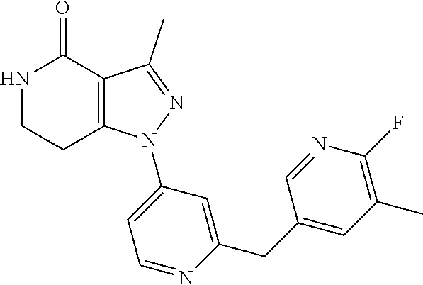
C12=C(C(C)=NN1C1=CC=NC(CC3=CC(C)=C(F)N=C3)=C1)C(=O)NCC2
